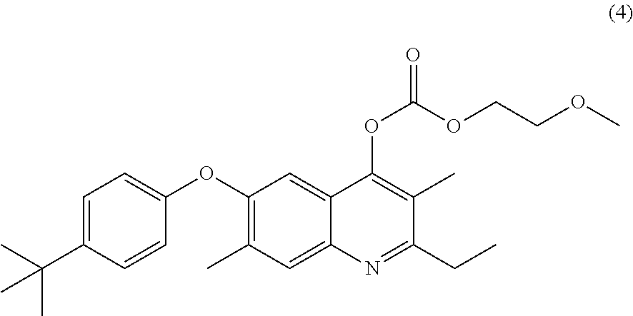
O(C1=C(C)C=C2C(=C1)C(OC(=O)OCCOC)=C(C)C(CC)=N2)C1=CC=C(C(C)(C)C)C=C1
